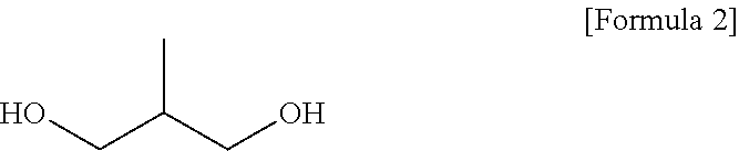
OCC(CO)C
